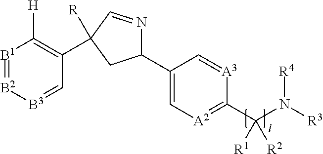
C1(C2=C[A2]=C(C(N([R3])[R4])([R1])[R2])[A3]=C2)N=CC([R])(C2=C([H])[B1]=[B2][B3]=C2)C1
